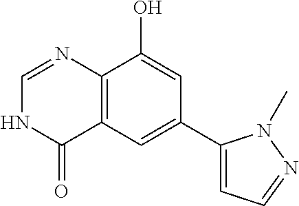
C12=C(C=C(C3=CC=NN3C)C=C1O)C(=O)NC=N2
